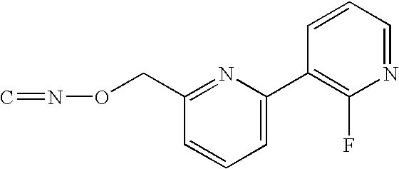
C1=CC=C(C2=C(F)N=CC=C2)N=C1CON=C
